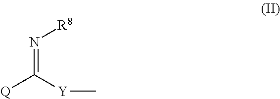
N(=C([Q])[Y]C)[R8]
